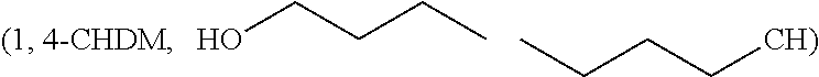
OCCCC.C(CC[CH)])C
